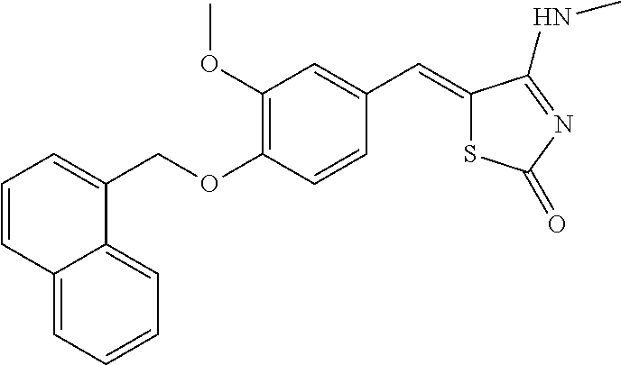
C1(OCC2=CC=CC3=CC=CC=C23)=C(OC)C=C(C=C2SC(=O)N=C2NC)C=C1
